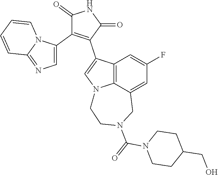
C1(C2=CN=C3N2C=CC=C3)=C(C2=CN3C4=C2C=C(F)C=C4CN(C(=O)N2CCC(CO)CC2)CC3)C(=O)NC1=O
